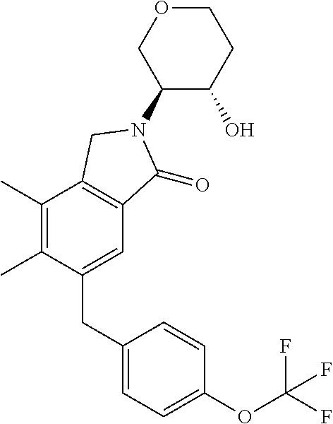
C1(N2C(=O)C3=C(C(C)=C(C)C(CC4=CC=C(OC(F)(F)F)C=C4)=C3)C2)C(O)CCOC1
